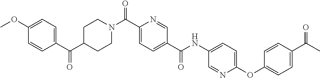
C1CN(C(C2=CC=C(C(=O)NC3=CC=C(OC4=CC=C(C(C)=O)C=C4)N=C3)C=N2)=O)CCC1C(C1=CC=C(OC)C=C1)=O
